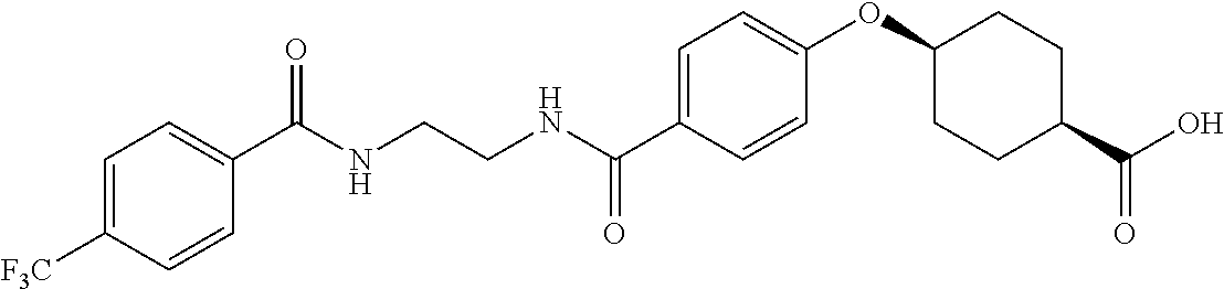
C(NCCNC(C1=CC=C(OC2CCC(C(O)=O)CC2)C=C1)=O)(=O)C1=CC=C([F3C])C=C1
